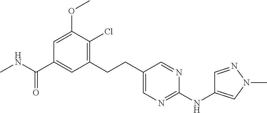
C1=C(OC)C(Cl)=C(CCC2=CN=C(NC3=CN(C)N=C3)N=C2)C=C1C(NC)=O
